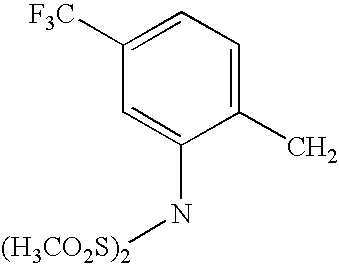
C1=C([F3C])C=C(N[(H3CO2S)2])C(C)=C1
